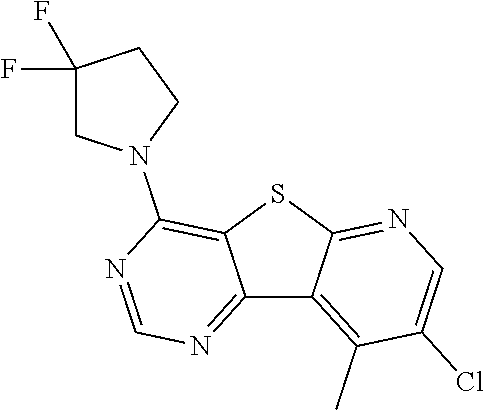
C12=NC=NC(N3CC(F)(F)CC3)=C1SC1=NC=C(Cl)C(C)=C21
